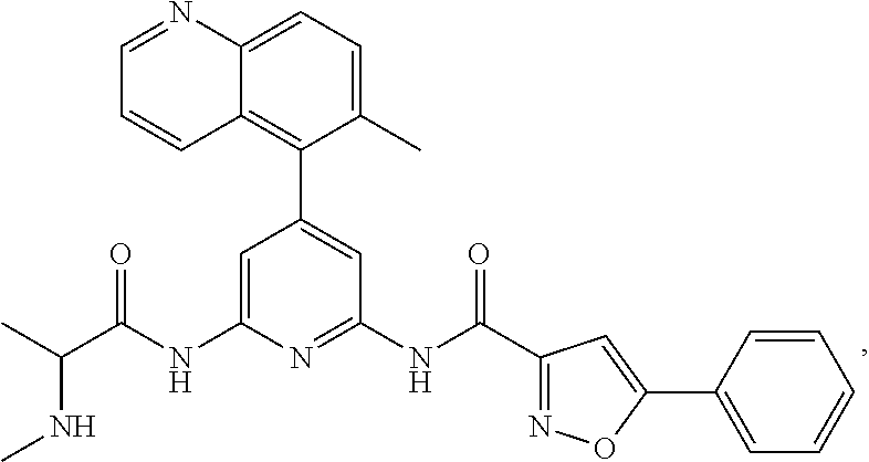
C1=C(NC(C(C)NC)=O)N=C(NC(=O)C2=NOC(C3=CC=CC=C3)=C2)C=C1C1=C2C(=CC=C1C)N=CC=C2
